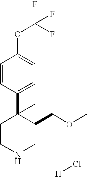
C1=CC(C23CCNCC2(COC)C3)=CC=C1OC(F)(F)F.[H]Cl
